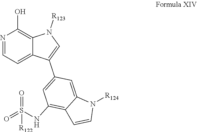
N1=CC=C2C(=C1O)N([R123])C=C2C1=CC(NS(=O)(=O)[R122])=C2C(=C1)N([R124])C=C2
